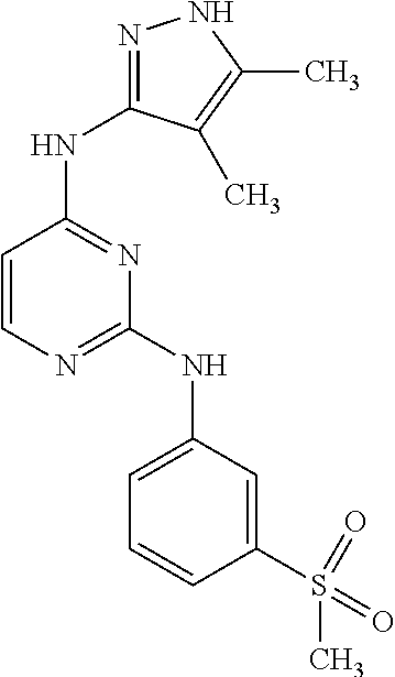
C1=CN=C(NC2=CC=CC(S(C)(=O)=O)=C2)N=C1NC1=NNC(C)=C1C
